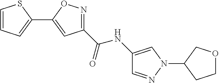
C1(C2=CC(C(NC3=CN(C4CCOC4)N=C3)=O)=NO2)=CC=CS1
